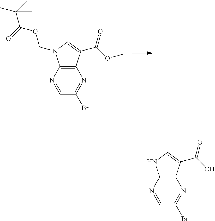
C1=NC2=C(N=C1Br)C(C(OC)=O)=CN2COC(C(C)(C)C)=O.C1=NC2=C(N=C1Br)C(C(O)=O)=CN2
